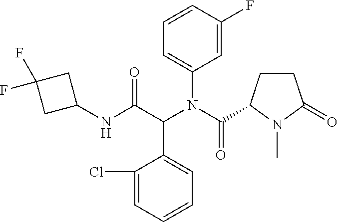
C1=CC=C(Cl)C(C(C(NC2CC(F)(F)C2)=O)N(C(=O)C2CCC(=O)N2C)C2=CC=CC(F)=C2)=C1
